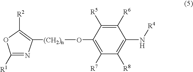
N1=C([R1])OC([R2])=C1[(CH2)n]OC1=C([R7])C([R8])=C(N[R4])C([R6])=C1[R5]
